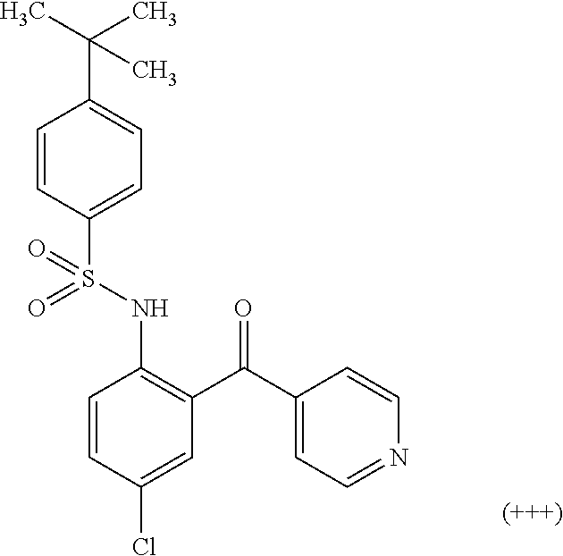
C1=CC(Cl)=CC(C(C2=CC=NC=C2)=O)=C1NS(C1=CC=C(C(C)(C)C)C=C1)(=O)=O
